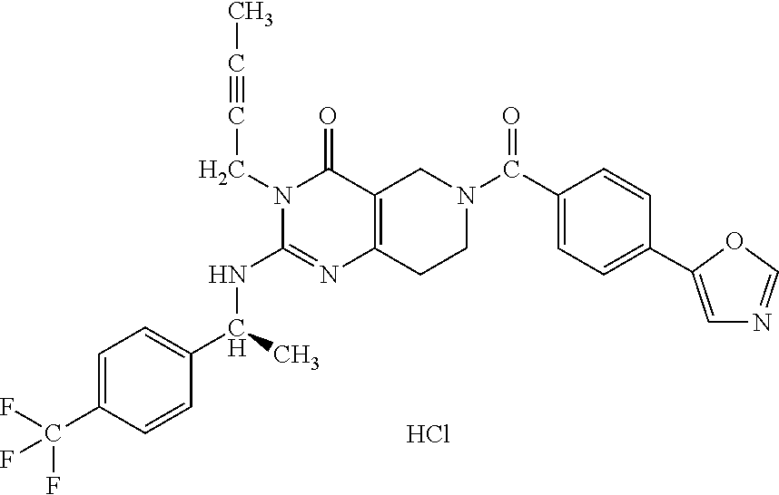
Cl.N1(CC#CC)C(NC(C2=CC=C(C(F)(F)F)C=C2)C)=NC2=C(C1=O)CN(C(C1=CC=C(C3=CN=CO3)C=C1)=O)CC2
